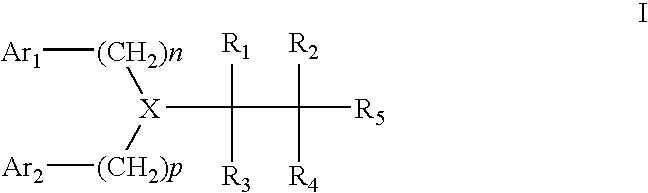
[Ar1][(CH2)n][X]([(CH2)p][Ar2])C([R1])([R3])C([R2])([R4])[R5]
